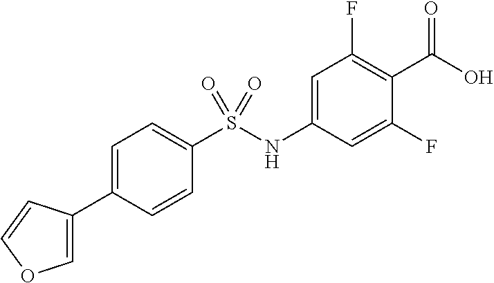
OC(=O)C1=C(F)C=C(NS(C2=CC=C(C3=COC=C3)C=C2)(=O)=O)C=C1F
